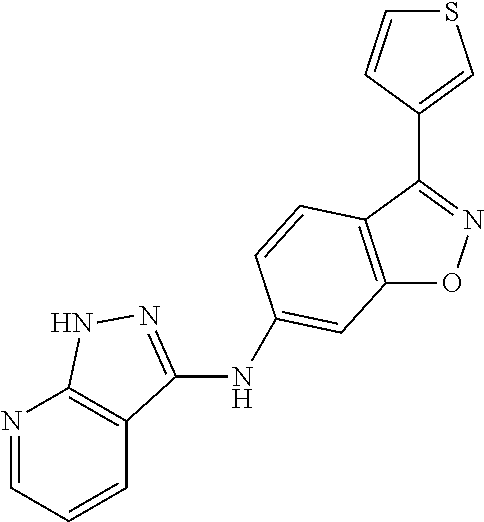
C12=C(C=CC(NC3=NNC4=C3C=CC=N4)=C1)C(C1=CSC=C1)=NO2
